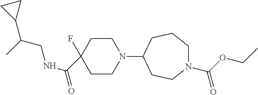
C1CN(C2CCN(C(OCC)=O)CCC2)CCC1(F)C(NCC(C1CC1)C)=O
